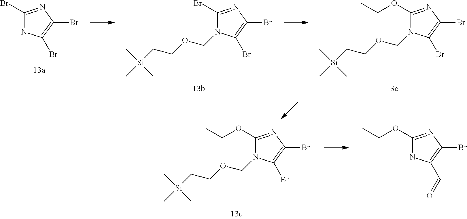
C1(Br)=NC(Br)=C(Br)N1.C1(Br)=NC(Br)=C(Br)N1COCC[Si](C)(C)C.C1(OCC)=NC(Br)=C(Br)N1COCC[Si](C)(C)C.C1(OCC)=NC(Br)=C(Br)N1COCC[Si](C)(C)C.C1(OCC)=NC(Br)=C(C=O)N1
